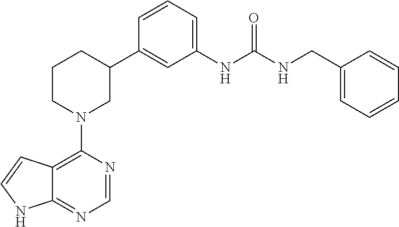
C12=C(N3CC(C4=CC(NC(NCC5=CC=CC=C5)=O)=CC=C4)CCC3)N=CN=C1NC=C2
